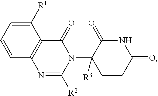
C1CC(=O)NC(=O)C1(N1C(=O)C2=C(N=C1[R2])C=CC=C2[R1])[R3]
